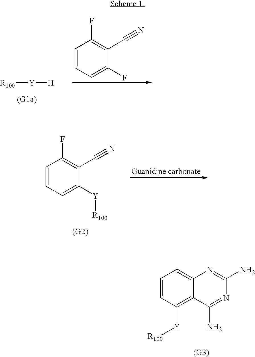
[R100][Y][H].C1=CC=C(F)C(C#N)=C1F.C1=CC=C([Y][R100])C(C#N)=C1F.C1=CC([Y][R100])=C2C(=C1)N=C(N)N=C2N
